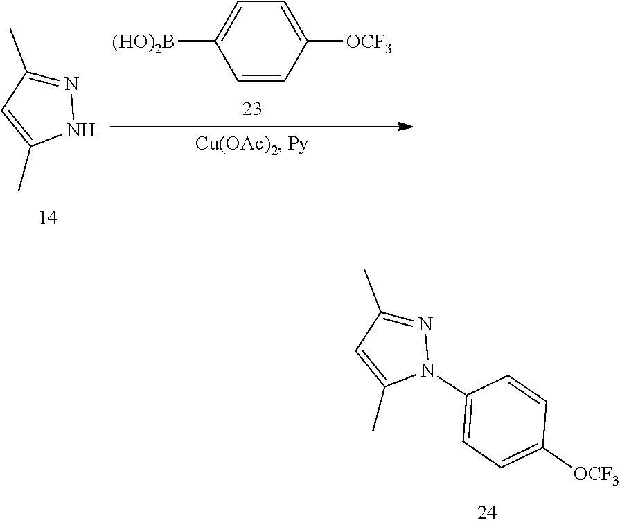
CC1=CC(C)=NN1.C1=C([OCF3])C=CC([(HO)2B])=C1.CC1=CC(C)=NN1C1=CC=C([OCF3])C=C1
